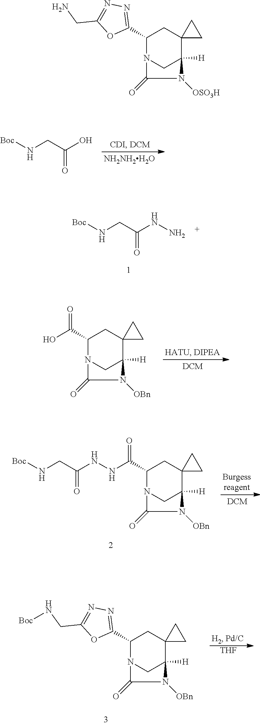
C1(C2=NN=C(CN)O2)N2CC([H])(C3(C1)CC3)N([OSO3H])C2=O.[Boc]NCC(NN)=O.C1(C(O)=O)N2CC([H])(C3(C1)CC3)N([OBn])C2=O.C1(C(NNC(CN[Boc])=O)=O)N2CC([H])(C3(C1)CC3)N([OBn])C2=O.C1(C2=NN=C(CN[Boc])O2)N2CC([H])(C3(C1)CC3)N([OBn])C2=O.[THF].[Boc]NCC(O)=O.[NH2NH2H2O]
